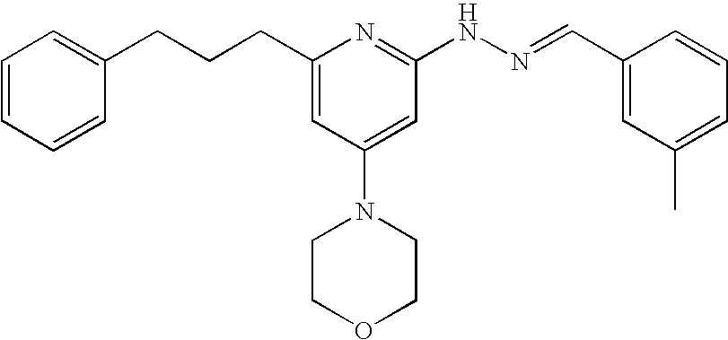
C1(CCCC2=CC(N3CCOCC3)=CC(NN=CC3=CC(C)=CC=C3)=N2)=CC=CC=C1
